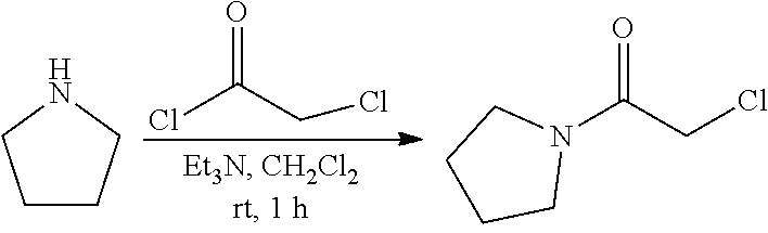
ClC(CCl)=O.C1CCNC1.N1(C(CCl)=O)CCCC1
